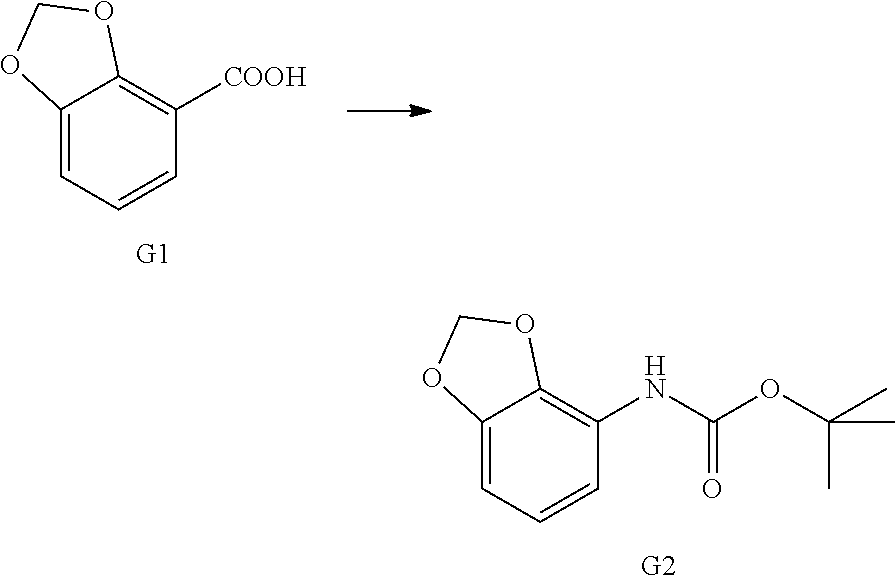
C12=CC=CC([COOH])=C1OCO2.C12=CC=CC(NC(OC(C)(C)C)=O)=C1OCO2
